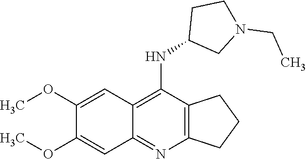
C12=C(N=C3C(=C1NC1CN(CC)CC1)C=C(OC)C(OC)=C3)CCC2
